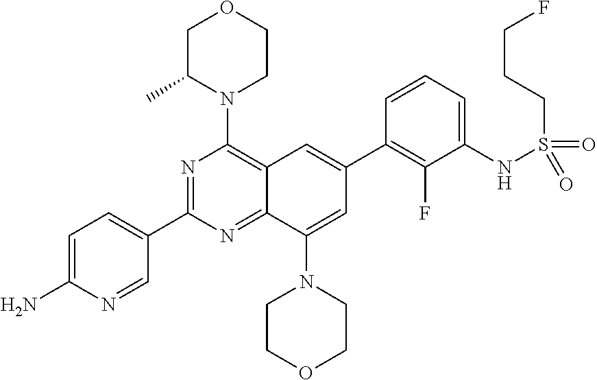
C12=NC(C3=CC=C(N)N=C3)=NC(N3CCOCC3C)=C1C=C(C1=C(F)C(NS(CCCF)(=O)=O)=CC=C1)C=C2N1CCOCC1
